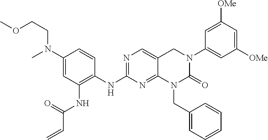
C1(N(C)CCOC)=CC(NC(C=C)=O)=C(NC2=NC=C3C(=N2)N(CC2=CC=CC=C2)C(=O)N(C2=CC([OMe])=CC([OMe])=C2)C3)C=C1
